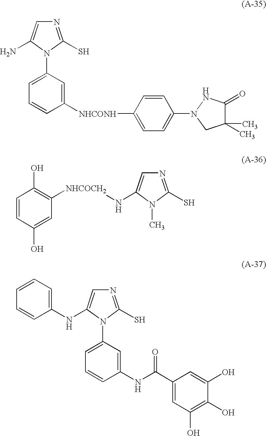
N1=C(S)N(C2=CC=CC([NHCONH]C3=CC=C(N4CC(C)(C)C(=O)N4)C=C3)=C2)C(N)=C1.N1=C(S)N(C)C(N[NHCOCH2]C2=C(O)C=CC(O)=C2)=C1.N1=C(S)N(C2=CC=CC(NC(C3=CC(O)=C(O)C(O)=C3)=O)=C2)C(NC2=CC=CC=C2)=C1
